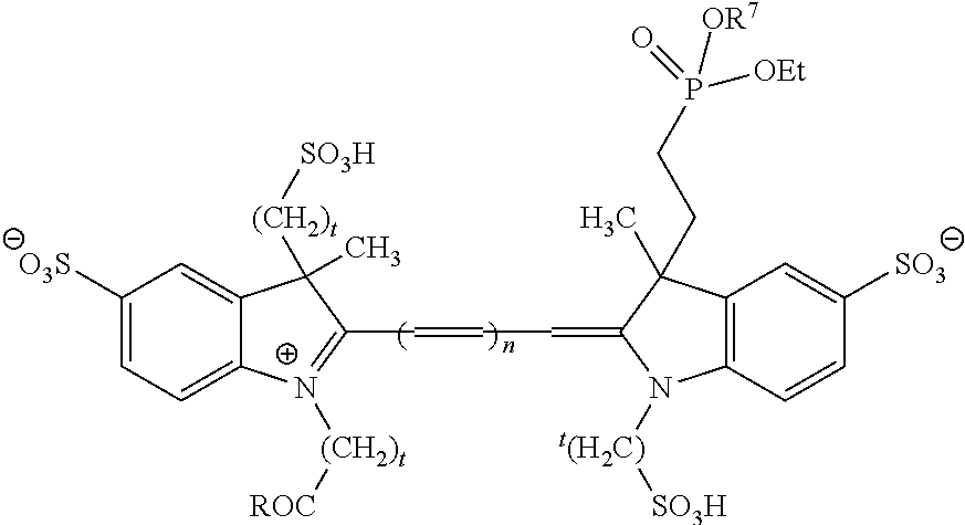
C1([O3S])=CC=C2C(=C1)C([(CH2)t][SO3H])(C)C(C=CC=C1N([t(H2C)][SO3H])C3=C(C1(CCP(=O)([OEt])[OR7])C)C=C([SO3])C=C3)=[N+]2[(CH2)t][ROC]
